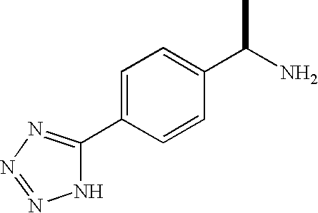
C1=C(C2=NN=NN2)C=CC(C(C)N)=C1
